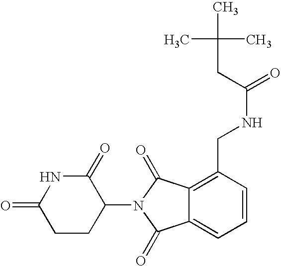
N1C(=O)CCC(N2C(=O)C3=CC=CC(CNC(CC(C)(C)C)=O)=C3C2=O)C1=O
